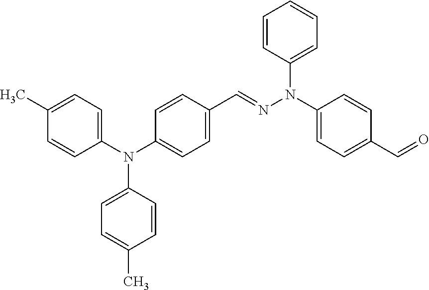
N(C1=CC=C(C=NN(C2=CC=CC=C2)C2=CC=C(C=O)C=C2)C=C1)(C1=CC=C(C)C=C1)C1=CC=C(C)C=C1
